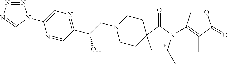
N1=NN=CN1C1=CN=C(C(CN2CCC3(CC2)CC(C)N(C2=C(C)C(=O)OC2)C3=O)O)C=N1
